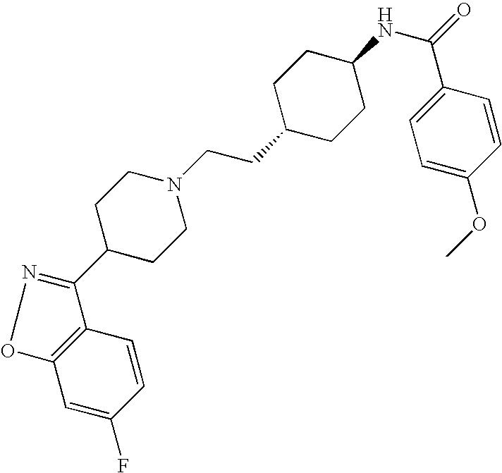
C12=C(C=CC(F)=C1)C(C1CCN(CCC3CCC(NC(=O)C4=CC=C(OC)C=C4)CC3)CC1)=NO2
